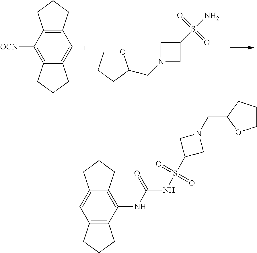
C1=C2C(=C([OCN])C3=C1CCC3)CCC2.C1N(CC2OCCC2)CC1S(N)(=O)=O.C1(NC(NS(C2CN(CC3OCCC3)C2)(=O)=O)=O)=C2C(=CC3=C1CCC3)CCC2
